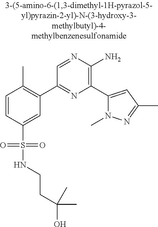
C1=CC(S(=O)(=O)NCCC(C)(O)C)=CC(C2=NC(C3=CC(C)=NN3C)=C(N)N=C2)=C1C
